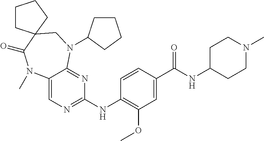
C1(C(NC2CCN(C)CC2)=O)=CC(OC)=C(NC2=NC=C3C(=N2)N(C2CCCC2)CC2(C(=O)N3C)CCCC2)C=C1
